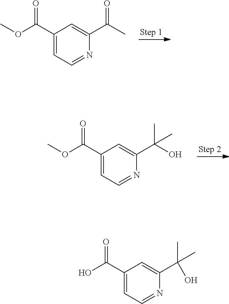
C1(C(OC)=O)=CC=NC(C(C)=O)=C1.C1(C(OC)=O)=CC=NC(C(O)(C)C)=C1.C1(C(O)=O)=CC=NC(C(O)(C)C)=C1
